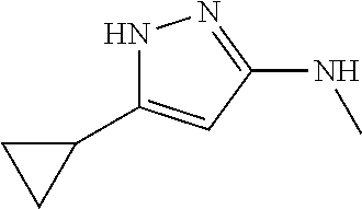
N1C(C2CC2)=CC(NC)=N1
